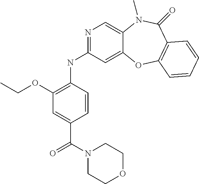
N(C1=NC=C2C(=C1)OC1=C(C(=O)N2C)C=CC=C1)C1=C(OCC)C=C(C(N2CCOCC2)=O)C=C1
